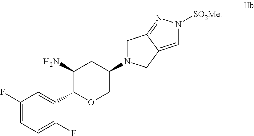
C1=C(F)C=C(C2C(N)CC(N3CC4=NN([SO2Me])C=C4C3)CO2)C(F)=C1
